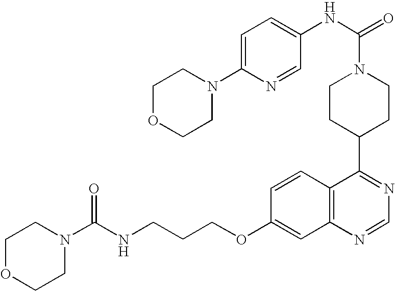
C(COC1=CC2=C(C=C1)C(C1CCN(C(=O)NC3=CC=C(N4CCOCC4)N=C3)CC1)=NC=N2)CNC(N1CCOCC1)=O
